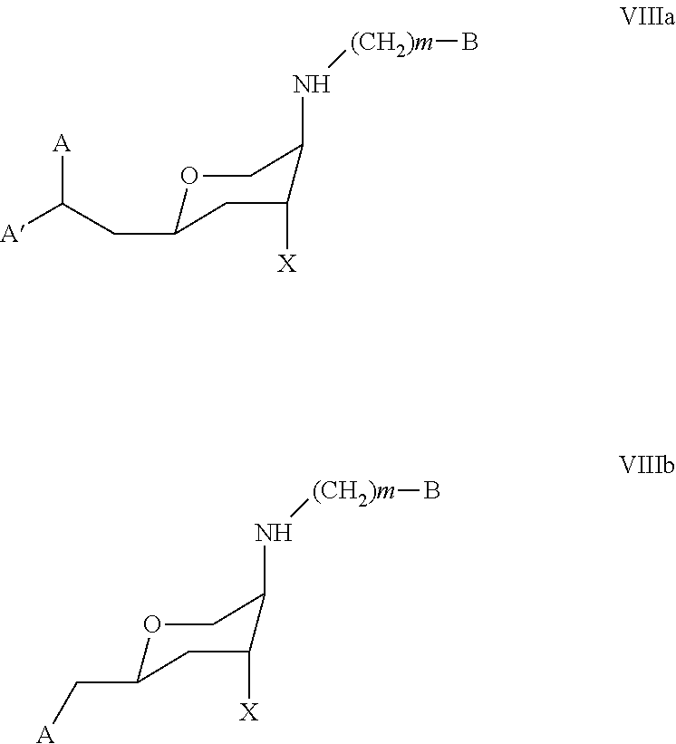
N([(CH2)m]B)C1C([X])CC(CC([A])[A])OC1.N([(CH2)m]B)C1C([X])CC(C[A])OC1
